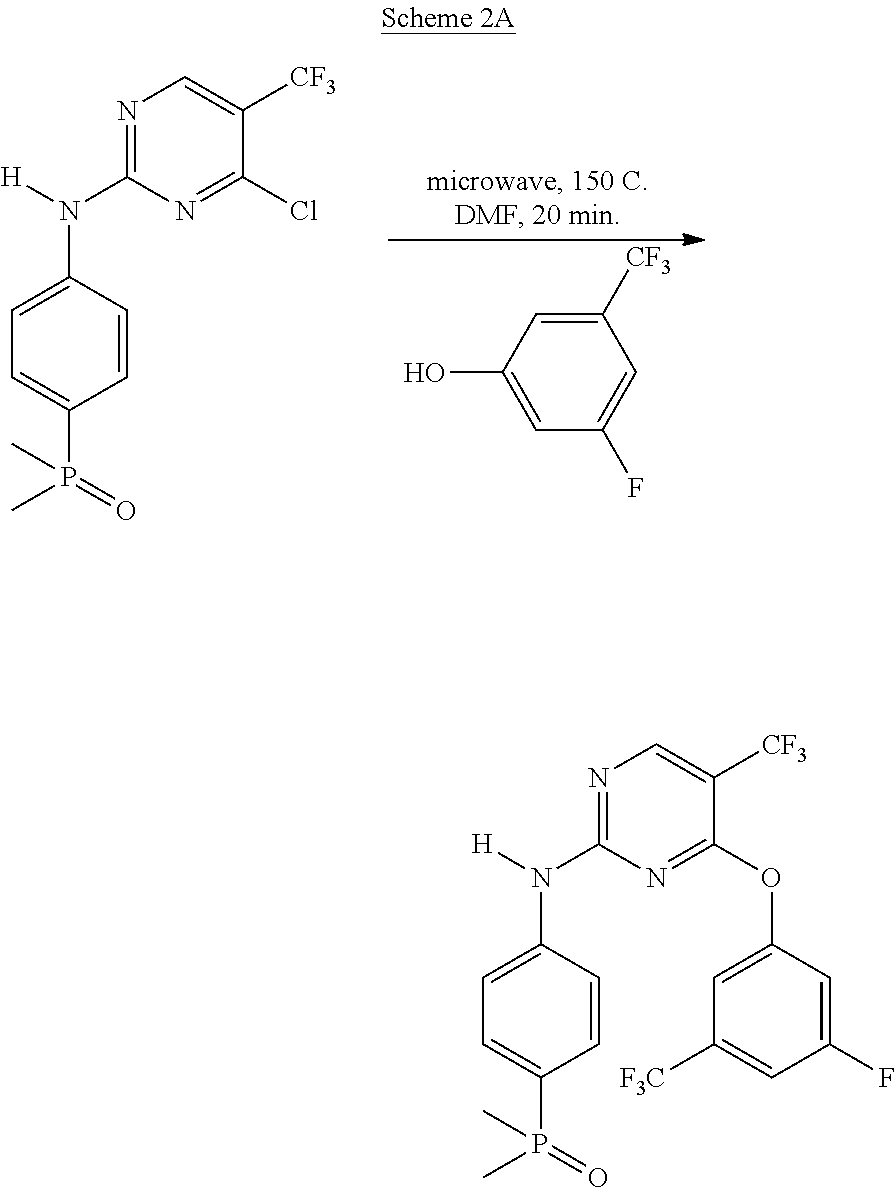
N1=C(N([H])C2=CC=C(P(=O)(C)C)C=C2)N=C(OC2=CC([F3C])=CC(F)=C2)C([CF3])=C1.N1=C(N([H])C2=CC=C(P(=O)(C)C)C=C2)N=C(Cl)C([CF3])=C1.C1([CF3])=CC(O)=CC(F)=C1
